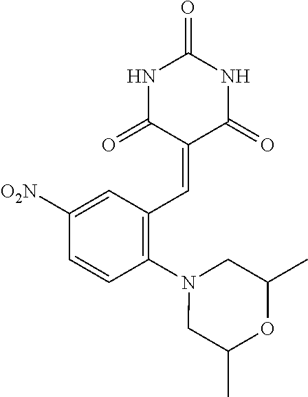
C1(N2CC(C)OC(C)C2)=C(C=C2C(=O)NC(=O)NC2=O)C=C([O2N])C=C1
